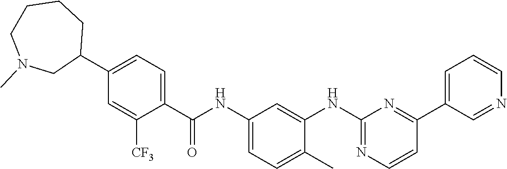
C1(C2=CC=C(C(NC3=CC=C(C)C(NC4=NC=CC(C5=CC=CN=C5)=N4)=C3)=O)C([CF3])=C2)CCCCN(C)C1
